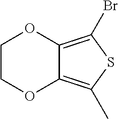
C1COC2=C(C)SC(Br)=C2O1
